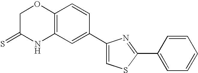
C1C(=S)NC2=C(O1)C=CC(C1=CSC(C3=CC=CC=C3)=N1)=C2
